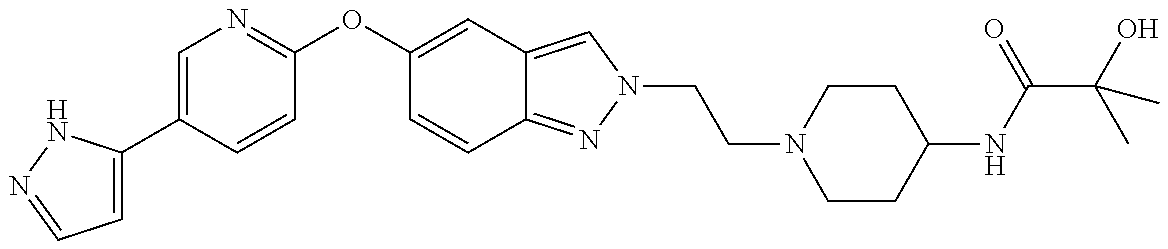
C1=C(C2=CN=C(OC3=CC4=CN(CCN5CCC(NC(C(C)(O)C)=O)CC5)N=C4C=C3)C=C2)NN=C1
